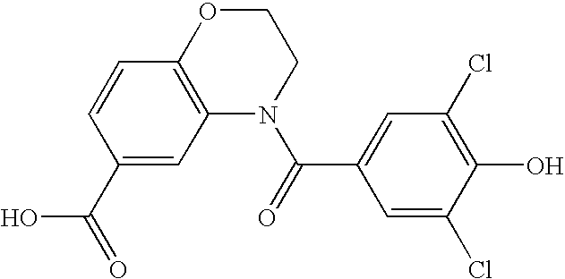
C1OC2=C(N(C(=O)C3=CC(Cl)=C(O)C(Cl)=C3)C1)C=C(C(O)=O)C=C2
